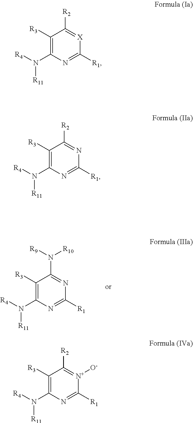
C1([R3])=C(N([R4])[R11])N=C([R1])N=C1[R2].C1([R3])=C(N([R4])[R11])N=C([R1])N=C1N([R10])[R9].C1([R3])=C(N([R4])[R11])N=C([R1])[X]=C1[R2].C1([R3])=C(N([R4])[R11])N=C([R1])[N+]([O-])=C1[R2]
